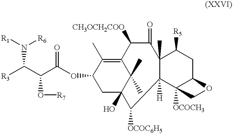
N(C(C(C(=O)OC1CC2(O)C(C)(C)C(=C1C)C([CH3OCH2COO])C(=O)C1(C)C([H])(C2[OCOC6H5])C2([OCOCH3])C(CC1[R5])OC2)O[R7])[R3])([R6])[R1]
